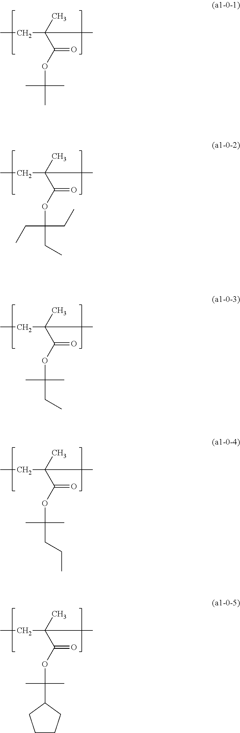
CCC(C)(C(OC(C)(C)C)=O)C.CCC(C)(C(OC(CC)(CC)CC)=O)C.CCC(C)(C(OC(C)(C)CC)=O)C.CCC(C)(C(OC(C)(C)CCC)=O)C.CCC(C)(C(OC(C)(C)C1CCCC1)=O)C
